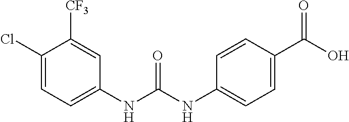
C1(Cl)=CC=C(NC(NC2=CC=C(C(O)=O)C=C2)=O)C=C1[CF3]
